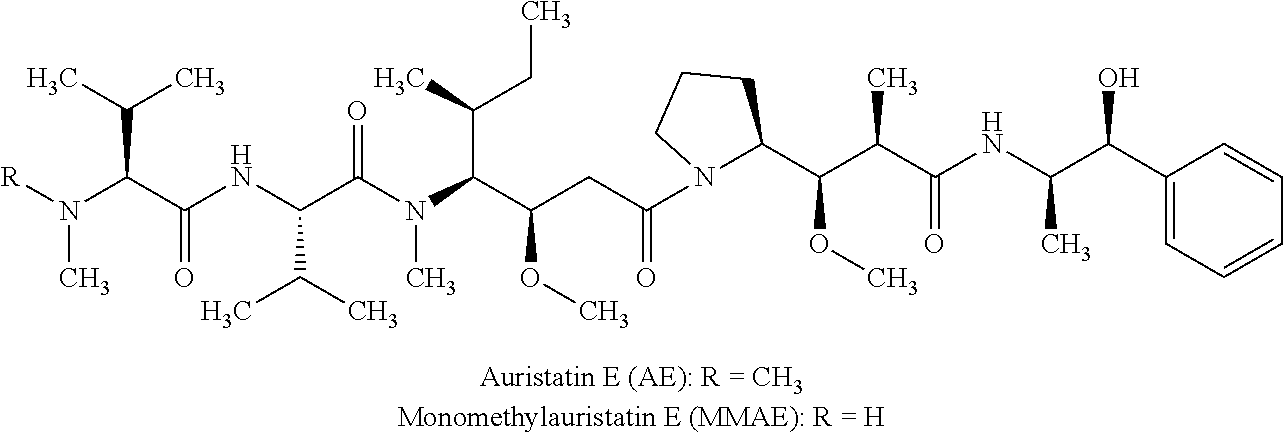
CN([R])C(C(NC(C(N(C(C(CC(N1C(C(C(C(NC(C(C2=CC=CC=C2)O)C)=O)C)OC)CCC1)=O)OC)C(C)CC)C)=O)C(C)C)=O)C(C)C
